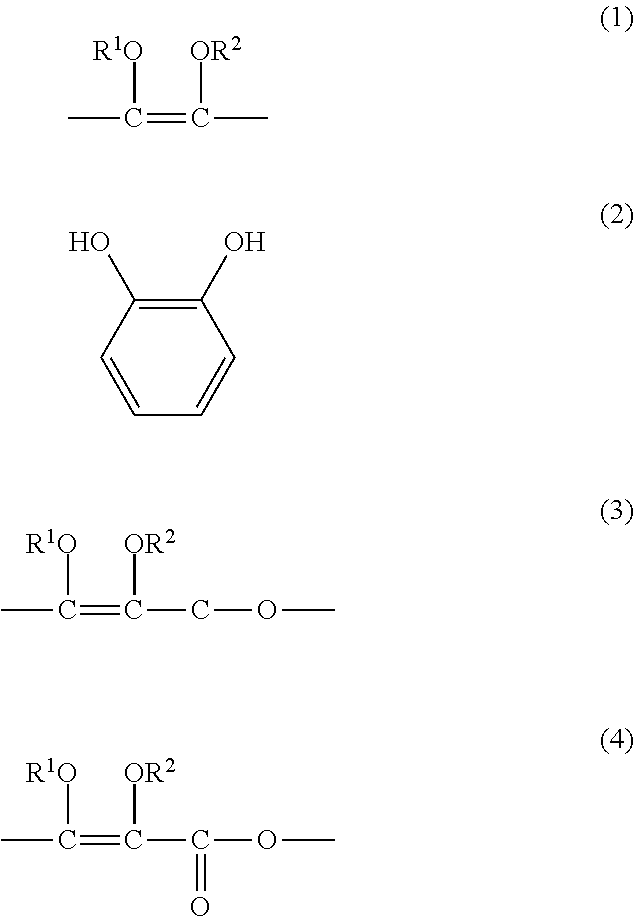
CC(=C(C)[OR2])[R1O].CC(=C(COC)[OR2])[R1O].CC(=C(C(OC)=O)[OR2])[R1O].C1(O)=C(O)C=CC=C1
